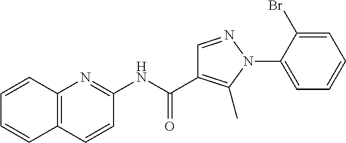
N(C(=O)C1=C(C)N(C2=CC=CC=C2Br)N=C1)C1=NC2=C(C=C1)C=CC=C2
